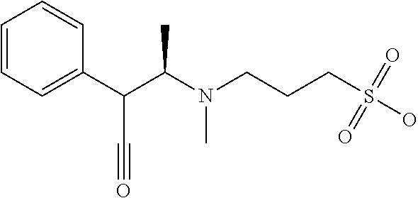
C1=CC=C(C(C(N(CCCS(O)(=O)=O)C)C)C#O)C=C1
